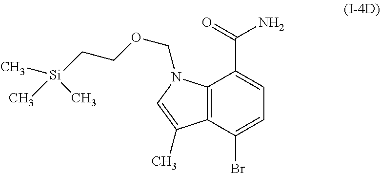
C1=C(Br)C2=C(C(C(N)=O)=C1)N(COCC[Si](C)(C)C)C=C2C
